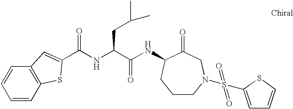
C1=CC2=C(C=C1)C=C(C(=O)NC(C(NC1C(=O)CN(S(C3=CC=CS3)(=O)=O)CCC1)=O)CC(C)C)S2
